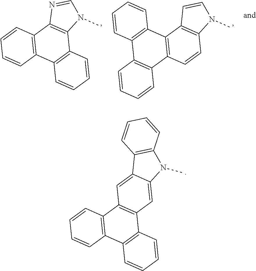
C12=C(C=C3C(=C1)C1=C(N3C)C=CC=C1)C1=C(C3=C2C=CC=C3)C=CC=C1.C12=C(C3=C(C4=C1C=CC=C4)C=CC=C3)C1=C(C=C2)N(C)C=C1.C12=C(C=CC=C1)C1=C(C3=C2C=CC=C3)N(C)C=N1
